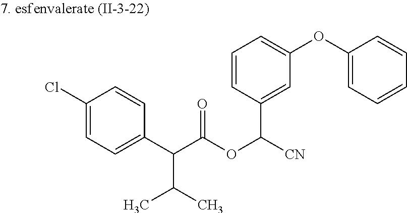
C1=CC=C(OC2=CC=CC=C2)C=C1C([CN])OC(C(C1=CC=C(Cl)C=C1)C(C)C)=O
